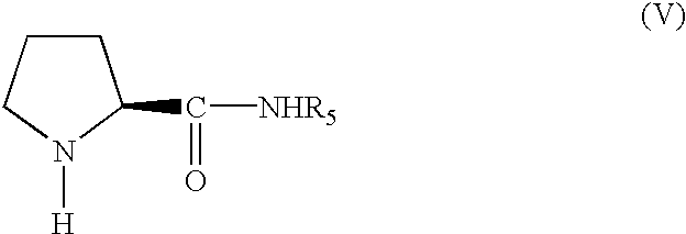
C1CCN([H])C1C([NHR5])=O
